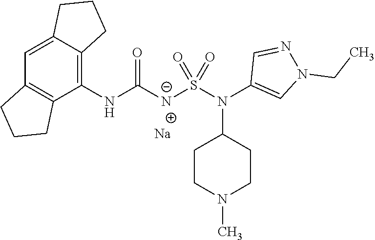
C1=C2C(=C(NC([N-]S(N(C3=CN(CC)N=C3)C3CCN(C)CC3)(=O)=O)=O)C3=C1CCC3)CCC2.[Na]
